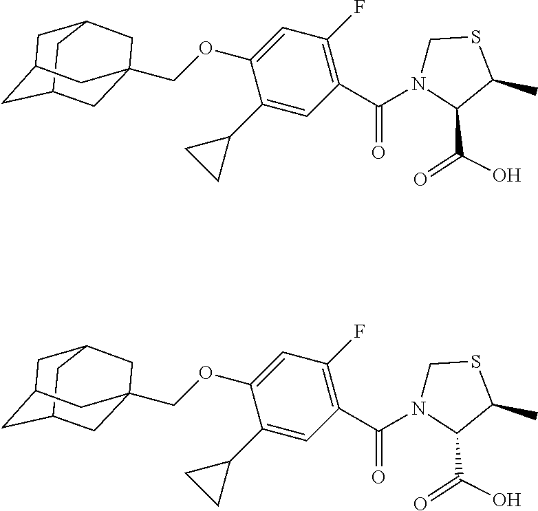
C12CC3CC(CC(COC4=CC(F)=C(C(N5CSC(C)C5C(=O)O)=O)C=C4C4CC4)(C3)C1)C2.C12CC3CC(CC(COC4=CC(F)=C(C(N5CSC(C)C5C(=O)O)=O)C=C4C4CC4)(C3)C1)C2
